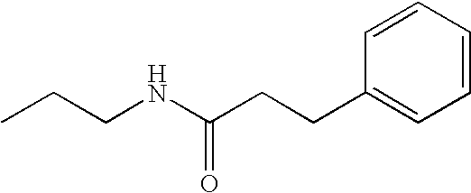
CCCNC(CCC1=CC=CC=C1)=O
